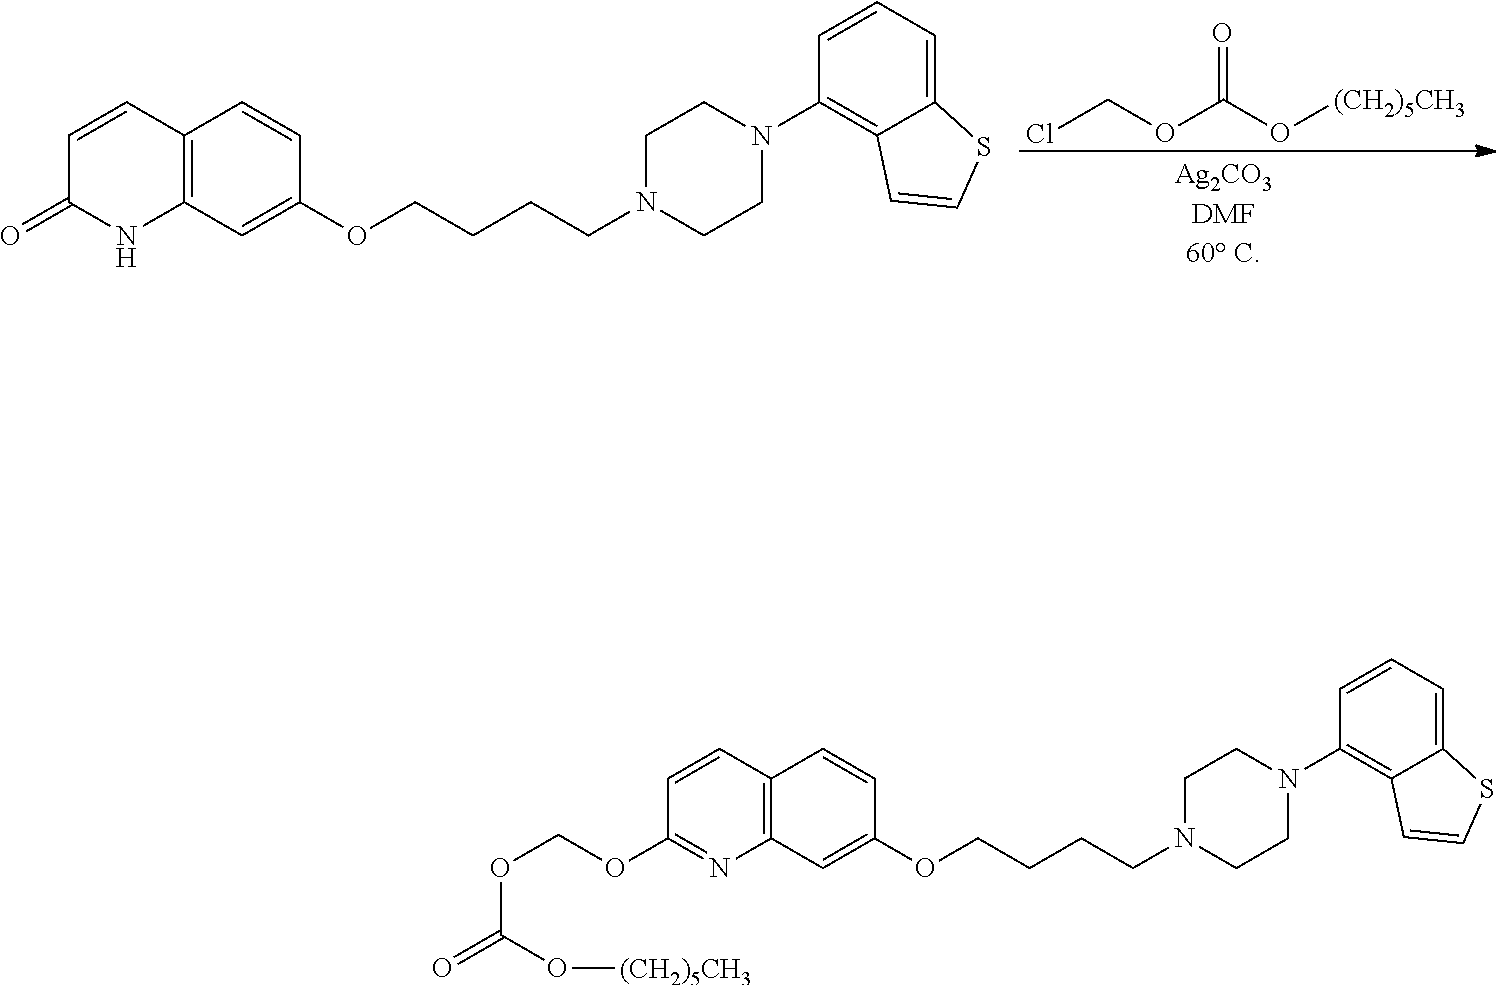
C12=C(C=C(OCCCCN3CCN(C4=C5C(=CC=C4)SC=C5)CC3)C=C1)NC(=O)C=C2.ClCOC(O[(CH2)5CH3])=O.C12=C(C=C(OCCCCN3CCN(C4=C5C(=CC=C4)SC=C5)CC3)C=C1)N=C(OCOC(=O)O[(CH2)5CH3])C=C2
